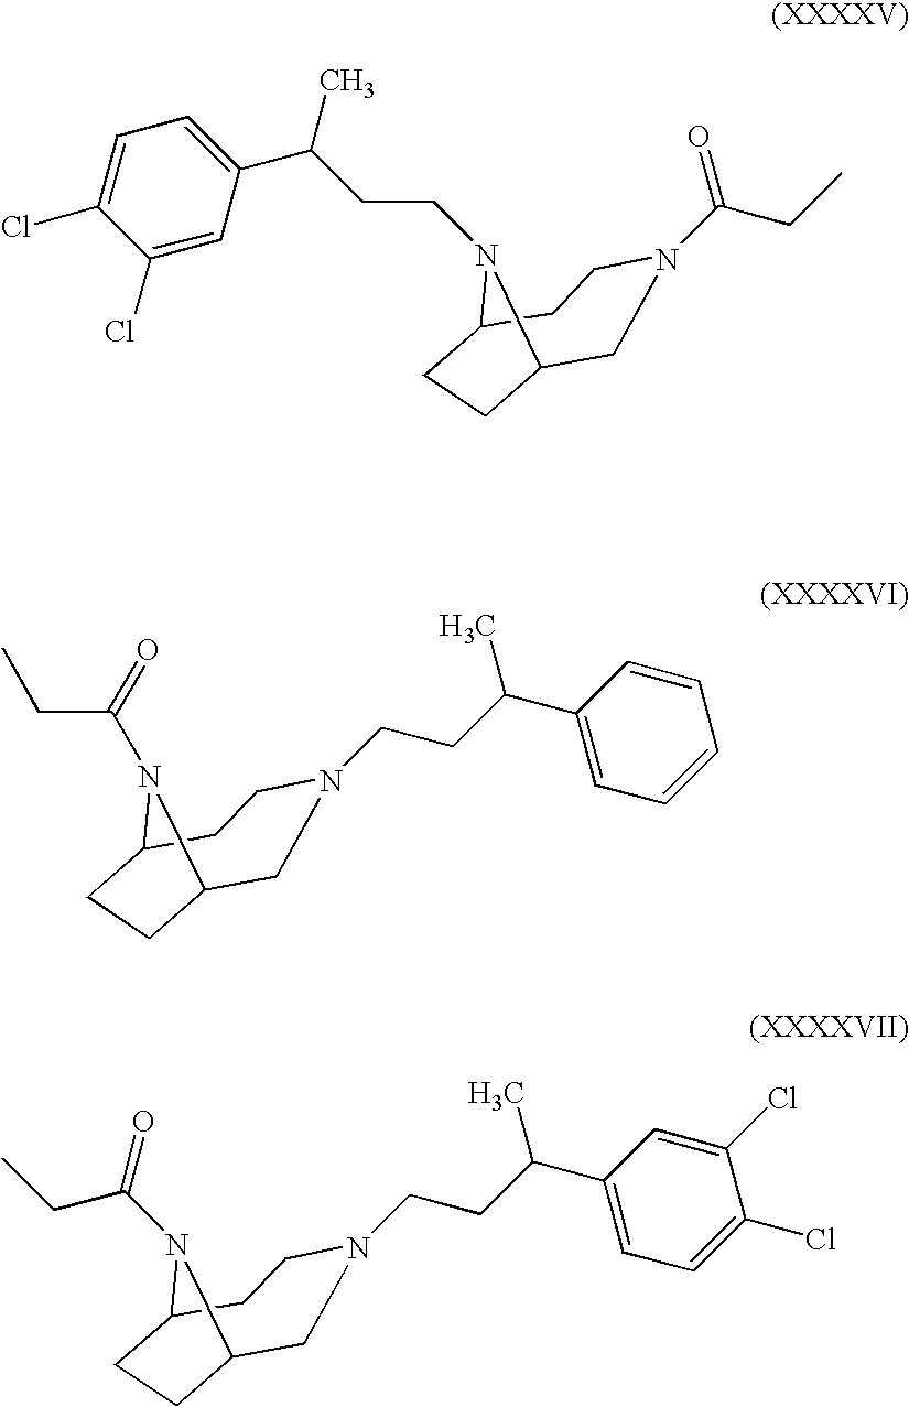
C1C2CCC(CCN1C(CC)=O)N2CCC(C1=CC=C(Cl)C(Cl)=C1)C.C1C2CCC(CCN1CCC(C1=CC=CC=C1)C)N2C(=O)CC.C1C2CCC(CCN1CCC(C1=CC=C(Cl)C(Cl)=C1)C)N2C(CC)=O
